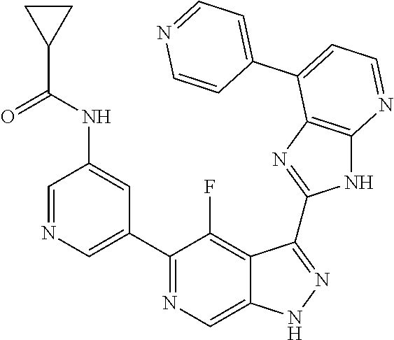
C1=NC=C(C2=NC=C3C(=C2F)C(C2=NC4=C(N2)N=CC=C4C2=CC=NC=C2)=NN3)C=C1NC(=O)C1CC1
